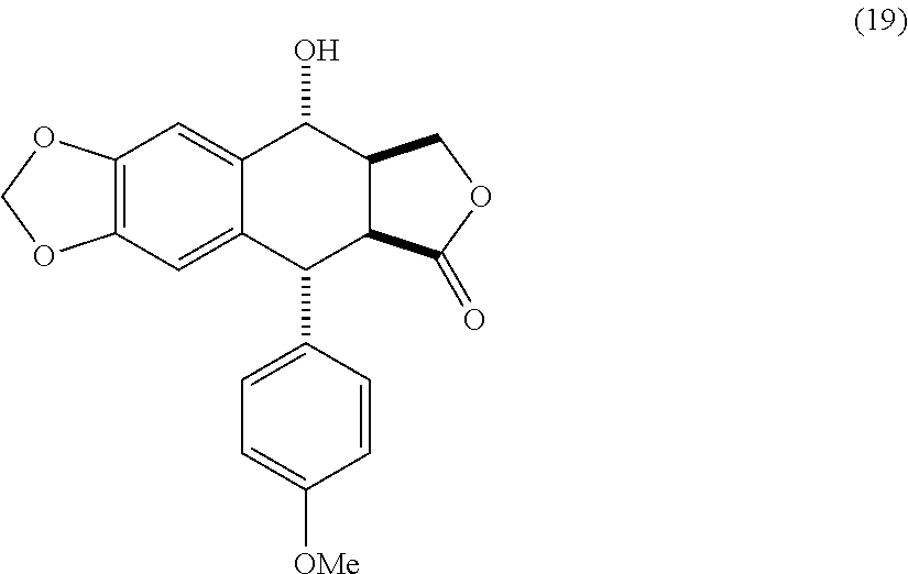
C12=C(C=C3C(=C1)C(O)C1C(C3C3=CC=C([OMe])C=C3)C(=O)OC1)OCO2
